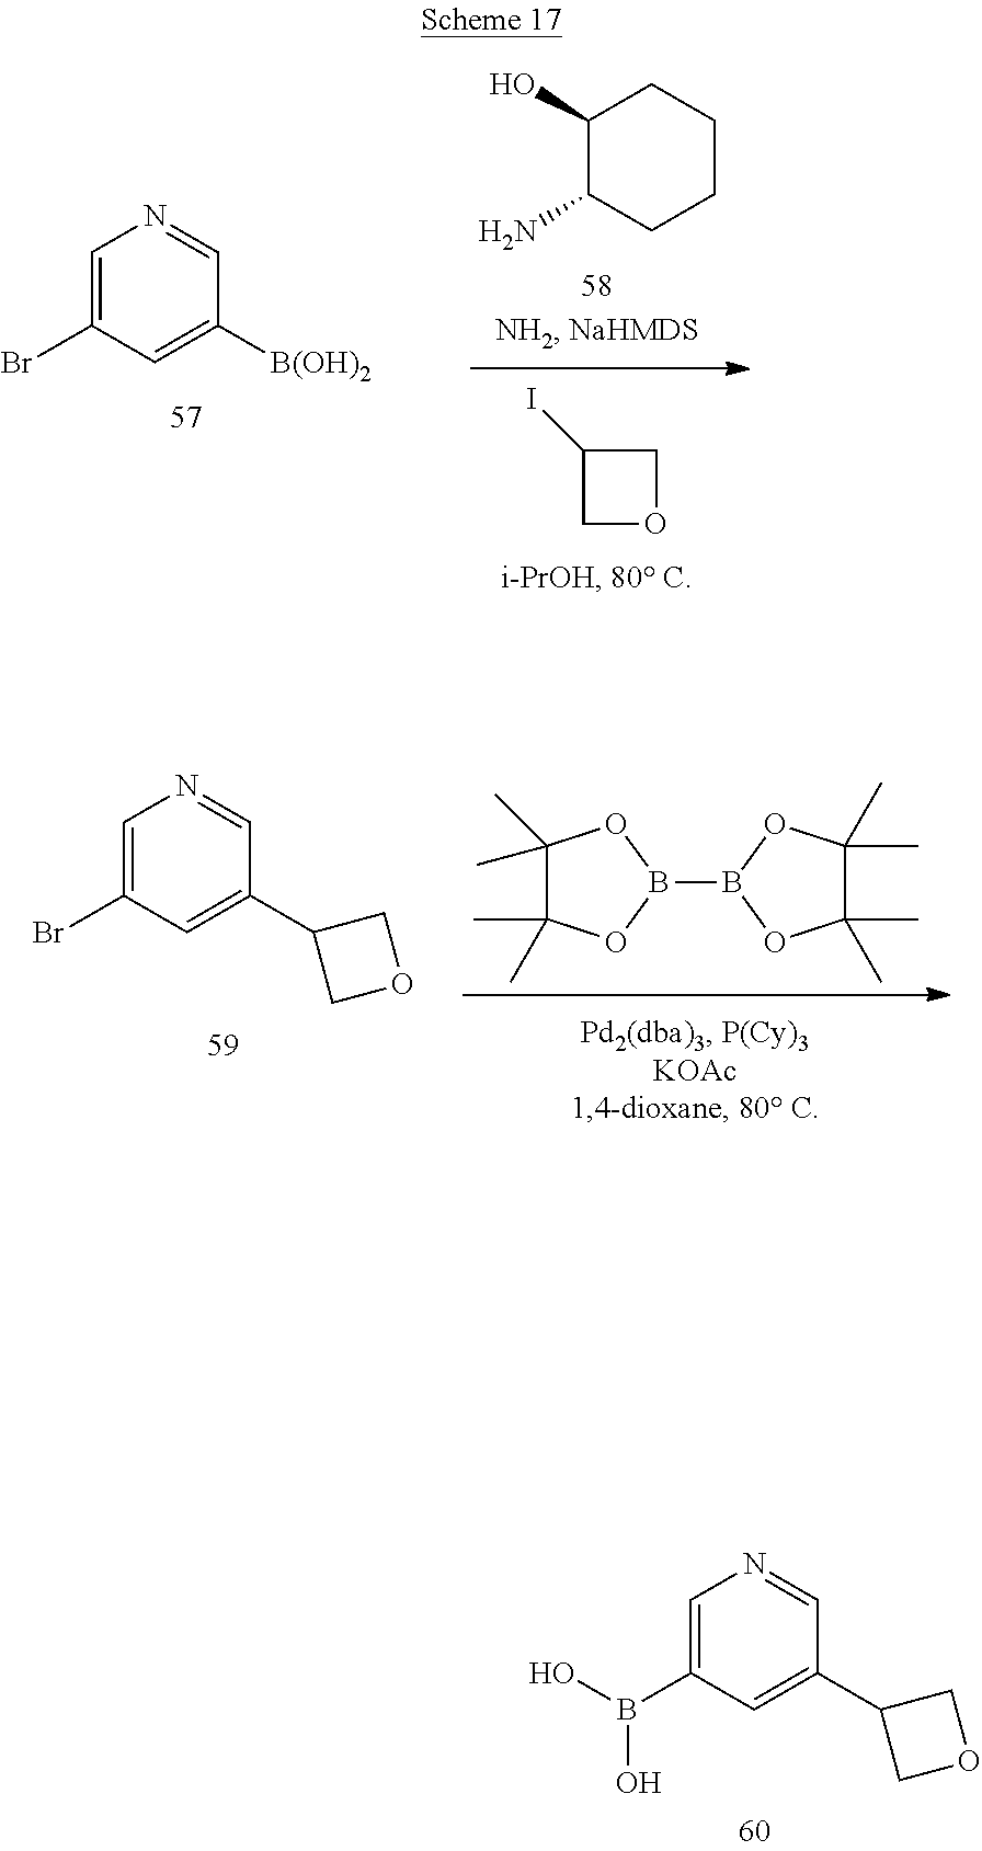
C1=C(Br)C=C([B(OH)2])C=N1.C1(O)C(N)CCCC1.C1(I)COC1.C1=C(Br)C=C(C2COC2)C=N1.C1(C)(C)C(C)(C)OB(B2OC(C)(C)C(C)(C)O2)O1.C1=C(B(O)O)C=C(C2COC2)C=N1
